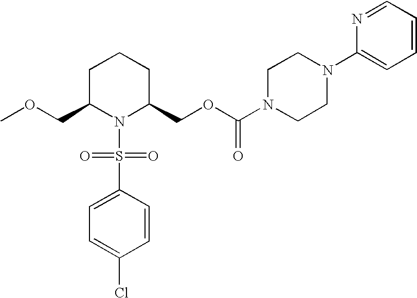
C1C(COC)N(S(C2=CC=C(Cl)C=C2)(=O)=O)C(COC(=O)N2CCN(C3=CC=CC=N3)CC2)CC1
